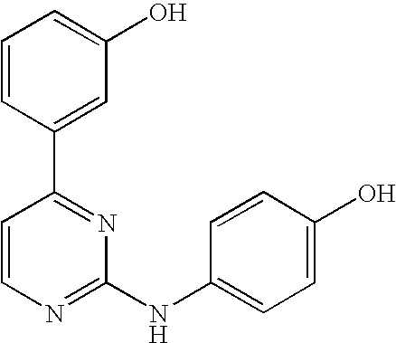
C1=CC(C2=NC(NC3=CC=C(O)C=C3)=NC=C2)=CC(O)=C1
